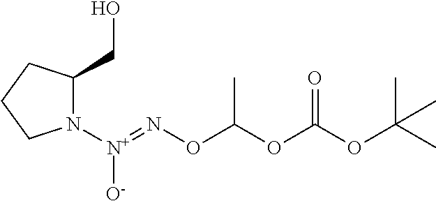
O(C(OC(OC(C)(C)C)=O)C)N=[N+]([O-])N1C(CO)CCC1
